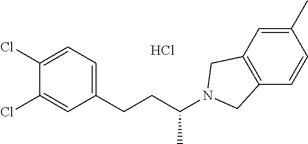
Cl.C1=C(Cl)C(Cl)=CC(CCC(C)N2CC3=C(C=CC(C)=C3)C2)=C1
